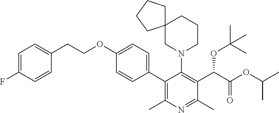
C1(C2=CC=C(OCCC3=CC=C(F)C=C3)C=C2)=C(C)N=C(C)C(C(C(OC(C)C)=O)OC(C)(C)C)=C1N1CCCC2(C1)CCCC2
